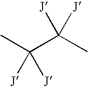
CC(C(C)([J])[J])([J])[J]
